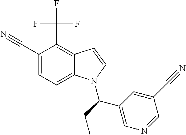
C1(C#N)=CC=C2C(=C1C(F)(F)F)C=CN2C(CC)C1=CN=CC(C#N)=C1
